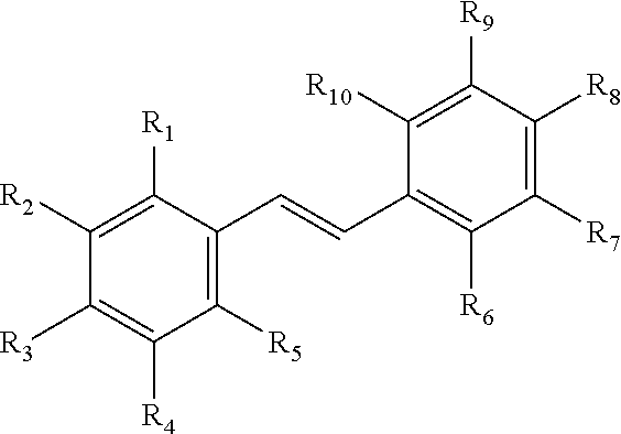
C1([R2])=C([R1])C(C=CC2=C([R6])C([R7])=C([R8])C([R9])=C2[R10])=C([R5])C([R4])=C1[R3]
